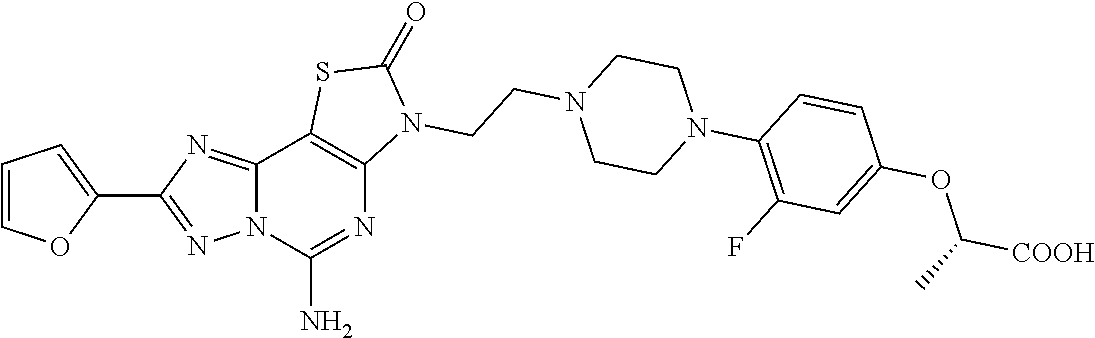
C12=NC(C3=CC=CO3)=NN1C(N)=NC1=C2SC(=O)N1CCN1CCN(C2=C(F)C=C(OC([COOH])C)C=C2)CC1
